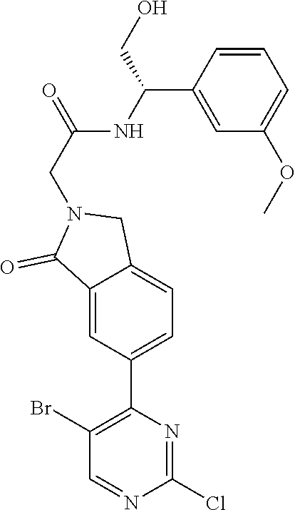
ClC1=NC(C2=CC=C3C(=C2)C(=O)N(CC(=O)NC(CO)C2=CC(OC)=CC=C2)C3)=C(Br)C=N1
